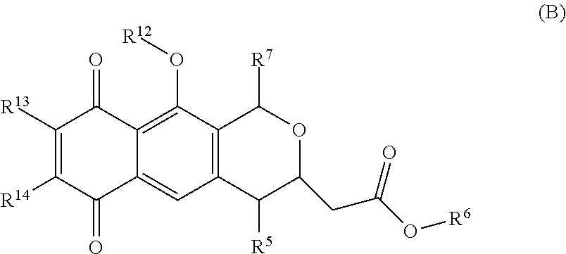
C1([R13])=C([R14])C(=O)C2=CC3=C(C(O[R12])=C2C1=O)C([R7])OC(CC(=O)O[R6])C3[R5]
